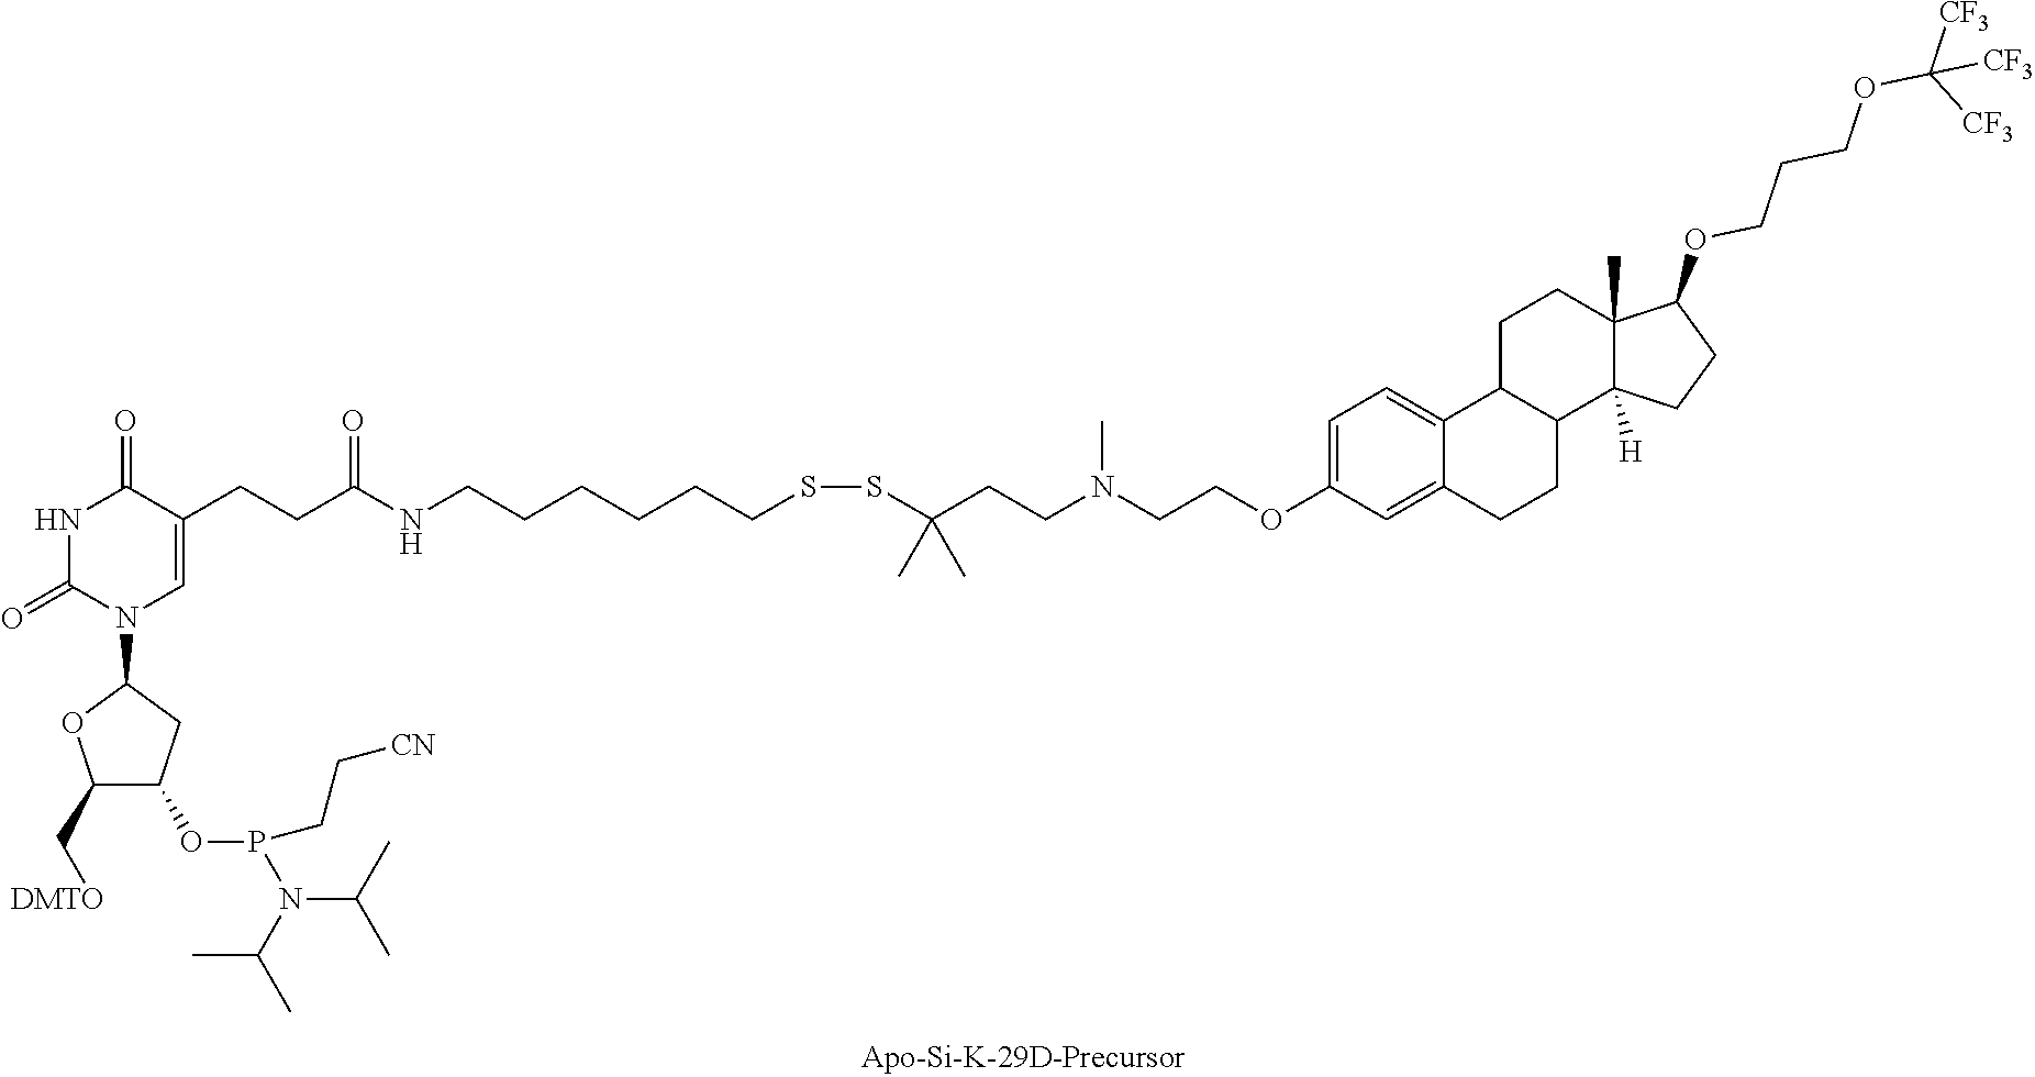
C(CCCCCSSC(CCN(CCOC1=CC=C2C(=C1)CCC1C2CCC2(C)C1([H])CCC2OCCCOC([CF3])([CF3])[CF3])C)(C)C)NC(CCC1=CN(C2OC(C[DMTO])C(OP(N(C(C)C)C(C)C)CC[CN])C2)C(=O)NC1=O)=O
